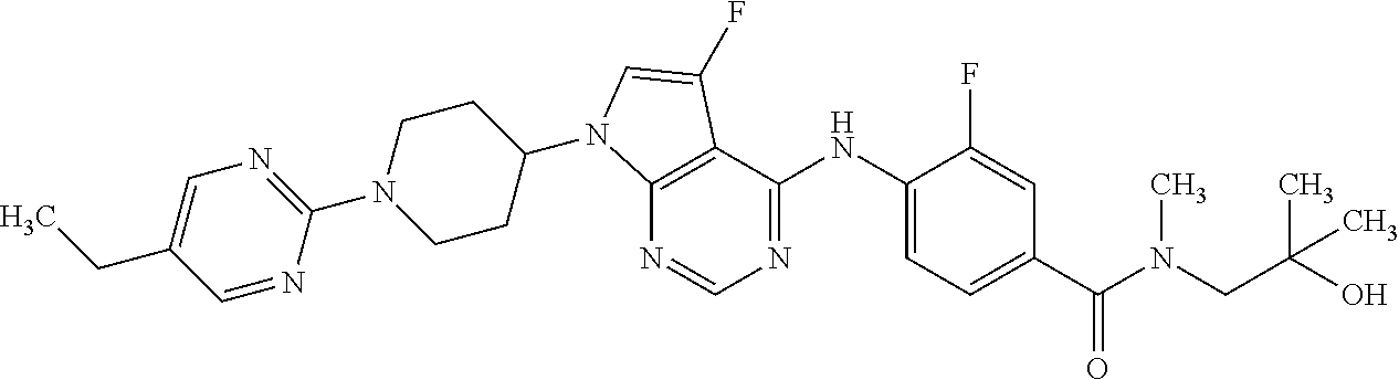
C12=C(C(NC3=CC=C(C(=O)N(CC(O)(C)C)C)C=C3F)=NC=N1)C(F)=CN2C1CCN(C2=NC=C(CC)C=N2)CC1
